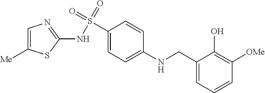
C1(NS(C2=CC=C(NCC3=CC=CC([OMe])=C3O)C=C2)(=O)=O)=NC=C([Me])S1
